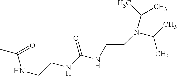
C(CNC(=O)NCCN(C(C)C)C(C)C)NC(C)=O
